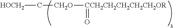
[HOCH2]C[CH2O][CCH2CH2CH2CH2CH2OR]=O
